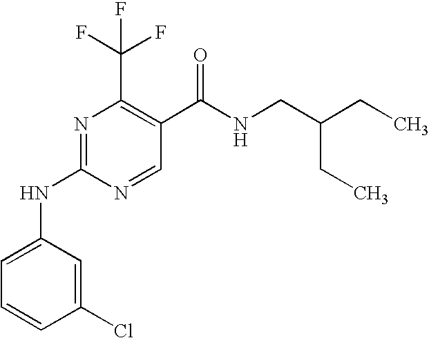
C1(Cl)=CC(NC2=NC(C(F)(F)F)=C(C(=O)NCC(CC)CC)C=N2)=CC=C1
